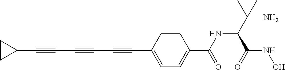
C(C#CC1=CC=C(C(=O)NC(C(C)(N)C)C(=O)NO)C=C1)#CC#CC1CC1
